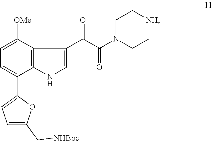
C1=C(C2=CC=C(C[NHBoc])O2)C2=C(C([OMe])=C1)C(C(C(N1CC[NH]CC1)=O)=O)=CN2
